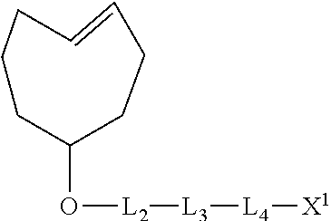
C1(O[L2][L3][L4][X1])CCCC=CCC1
